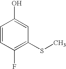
C1=CC(F)=C(SC)C=C1O
